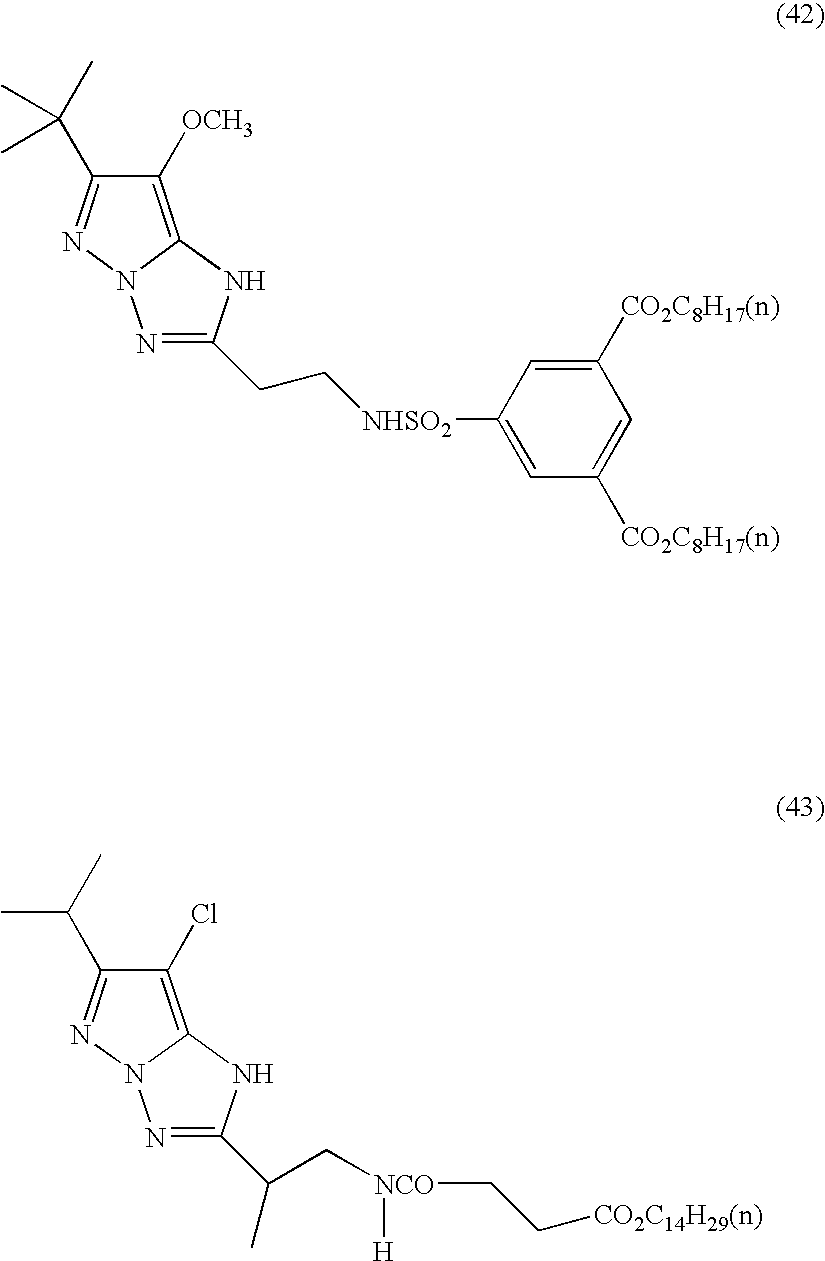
C1([OCH3])=C2N(N=C1C(C)(C)C)N=C(CC[NHSO2]C1=CC([CO2C8H17(n)])=CC([CO2C8H17(n)])=C1)N2.C1(Cl)=C2N(N=C1C(C)C)N=C(C(C)C[NCO](CC[CO2C14H29(n)])[H])N2
